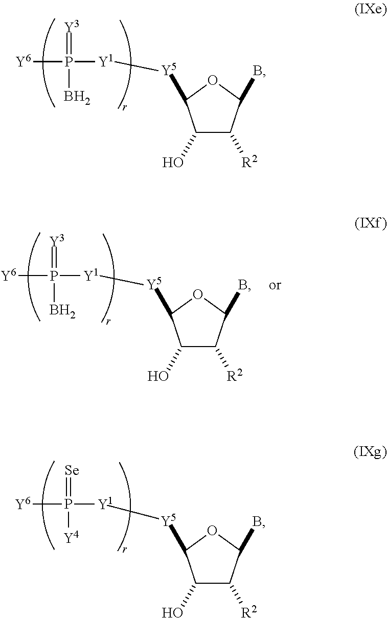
[Y6]P(=[Y3])(B)[Y1][Y5]C1C(O)C([R2])C(B)O1.[Y6]P(=[Y3])(B)[Y1][Y5]C1C(O)C([R2])C(B)O1.[Y6]P(=[Se])([Y4])[Y1][Y5]C1C(O)C([R2])C(B)O1
